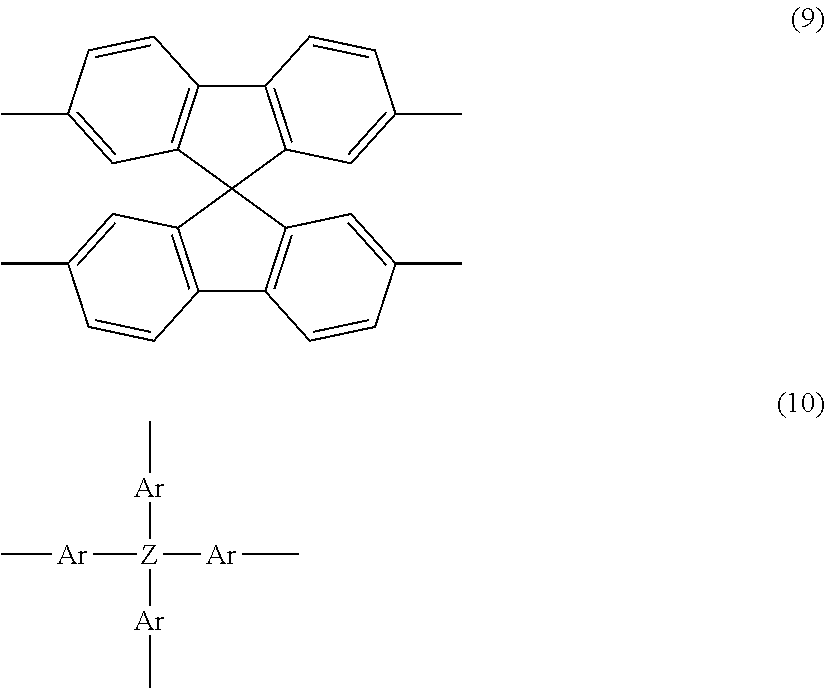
C12=C(C3=C(C=C(C)C=C3)C13C1=C(C4=C3C=C(C)C=C4)C=CC(C)=C1)C=CC(C)=C2.C[Ar][Z]([Ar]C)([Ar]C)[Ar]C
